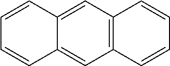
C12=C(C=C3C(=C1)C=CC=C3)C=CC=C2
